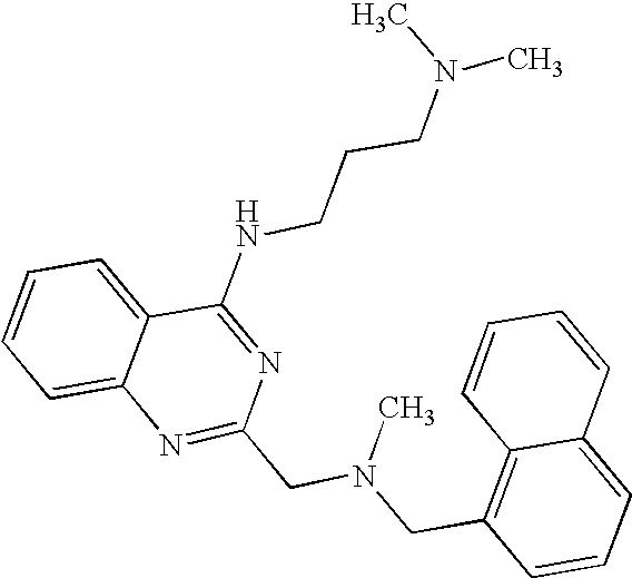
C1=CC=C2C(=C1)N=C(CN(CC1=C3C(=CC=C1)C=CC=C3)C)N=C2NCCCN(C)C
